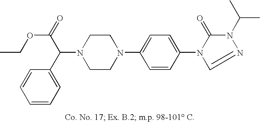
N1(C(C2=CC=CC=C2)C(OCC)=O)CCN(C2=CC=C(N3C(=O)N(C(C)C)N=C3)C=C2)CC1
